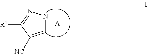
N1C=C([NC])C([R1])=N1.[A]
